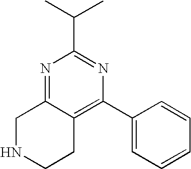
C1NCCC2=C(C3=CC=CC=C3)N=C(C(C)C)N=C12
